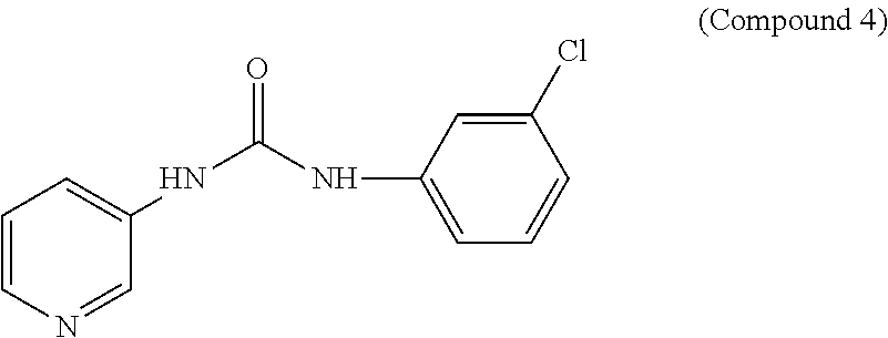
C1=CN=CC(NC(NC2=CC=CC(Cl)=C2)=O)=C1
